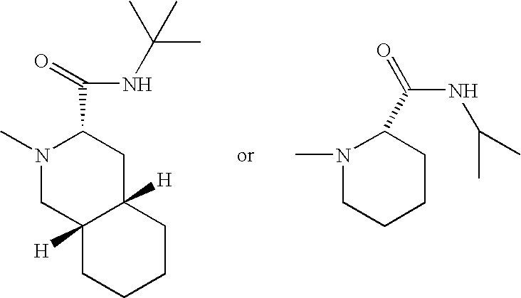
N1(C)CC2([H])C([H])(CC1C(=O)NC(C)(C)C)CCCC2.N1(C)CCCCC1C(NC(C)C)=O
